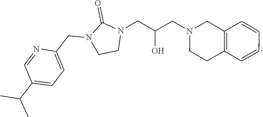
C12=C(C=CC=C1)CCN(CC(CN1C(=O)N(CC3=CC=C(C(C)C)C=N3)CC1)O)C2
